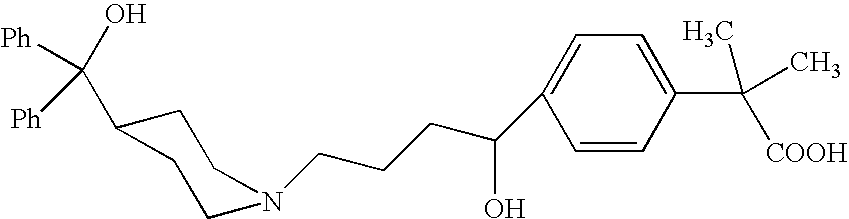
C1=CC(C([COOH])(C)C)=CC=C1C(CCCN1CCC(C([Ph])([Ph])O)CC1)O
